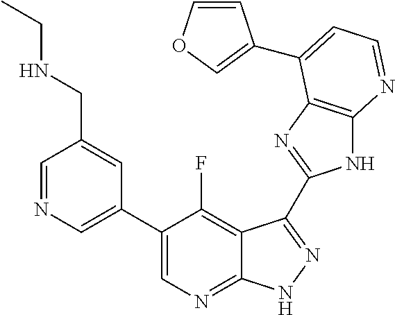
C1=NC=C(C2=CN=C3C(=C2F)C(C2=NC4=C(N2)N=CC=C4C2=COC=C2)=NN3)C=C1CNCC
